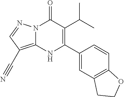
N12C(=C(C#N)C=N1)NC(C1=CC3=C(C=C1)OCC3)=C(C(C)C)C2=O
